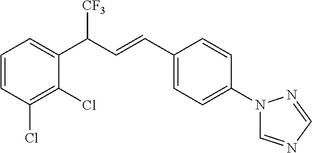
C1(C(C=CC2=CC=C(N3C=NC=N3)C=C2)[CF3])=CC=CC(Cl)=C1Cl
